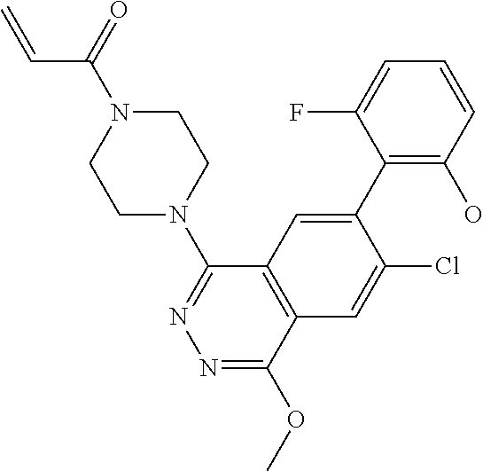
C1N(C2=NN=C(OC)C3=C2C=C(C2=C(O)C=CC=C2F)C(Cl)=C3)CCN(C(=O)C=C)C1
